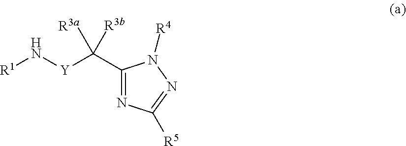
N([Y]C(C1=NC([R5])=NN1[R4])([R3a])[R3b])[R1]
